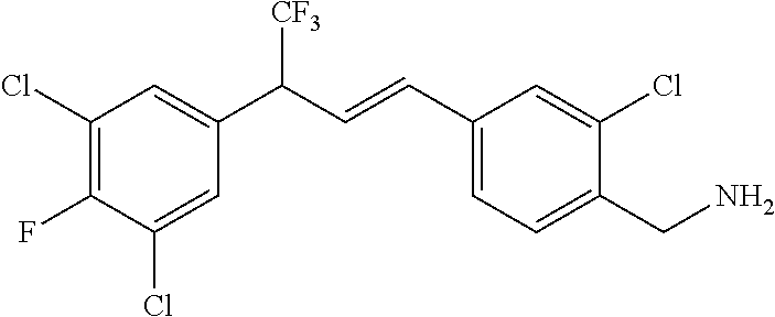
C1(Cl)=CC(C(C=CC2=CC=C(CN)C(Cl)=C2)[CF3])=CC(Cl)=C1F
